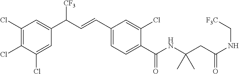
C1(Cl)=C(Cl)C(Cl)=CC(C(C=CC2=CC=C(C(NC(CC(NC[F3C])=O)(C)C)=O)C(Cl)=C2)[CF3])=C1
